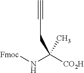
C#CCC(C)(N[Fmoc])[CO2H]
